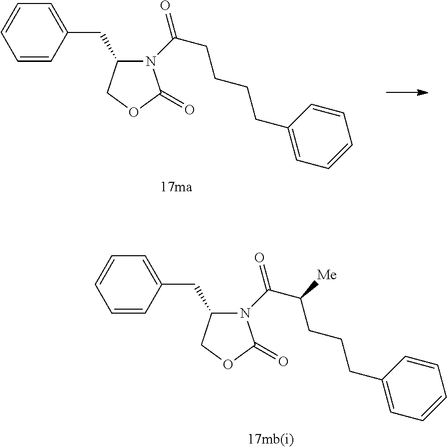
C1=CC=CC(CC2N(C(C(CCCC3=CC=CC=C3)[Me])=O)C(=O)OC2)=C1.C1=CC=CC(CC2N(C(CCCCC3=CC=CC=C3)=O)C(=O)OC2)=C1
